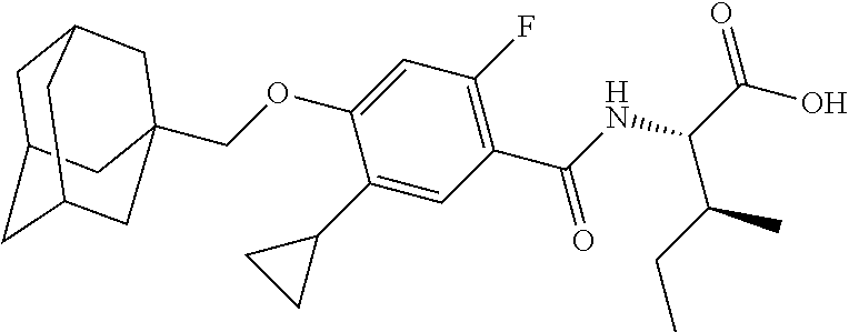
C1C2CC3CC(COC4=CC(F)=C(C(=O)NC(C(C)CC)C(O)=O)C=C4C4CC4)(CC1C3)C2
